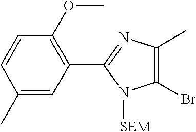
C1(OC)=C(C2=NC(C)=C(Br)N2[SEM])C=C(C)C=C1
